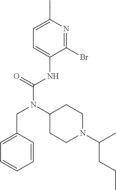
C1=C(C)N=C(Br)C(NC(N(C2CCN(C(C)CCC)CC2)CC2=CC=CC=C2)=O)=C1
